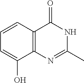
C1=CC2=C(C(O)=C1)N=C(C)NC2=O
